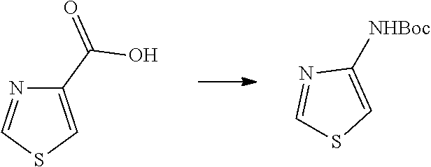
C1(C(O)=O)=CSC=N1.C1=NC([NHBoc])=CS1
